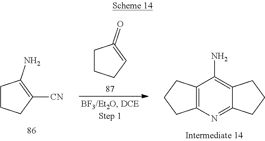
C1([CN])=C(N)CCC1.C1=C(=O)CCC1.C12=C(N=C3C(=C1N)CCC3)CCC2
